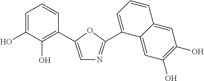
C1=C(O)C(O)=C(C2=CN=C(C3=CC=CC4=CC(O)=C(O)C=C43)O2)C=C1
